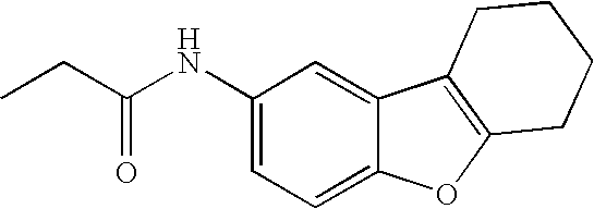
C1(NC(=O)CC)=CC=C2C(=C1)C1=C(O2)CCCC1
